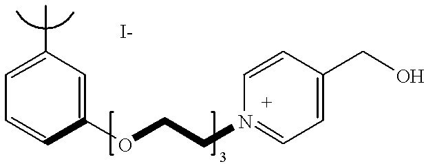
C1=C(C)C=C(OCCN2=CC=C(CO)C=C2)C=C1
